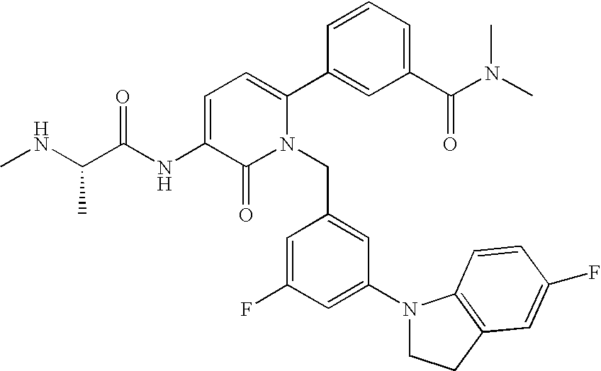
C1=C(NC(C(NC)C)=O)C(=O)N(CC2=CC(N3CCC4=C3C=CC(F)=C4)=CC(F)=C2)C(C2=CC(C(N(C)C)=O)=CC=C2)=C1
